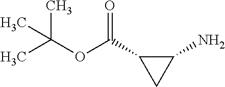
O(C(C1CC1N)=O)C(C)(C)C
